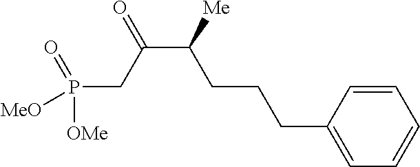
P(CC(C([Me])CCCC1=CC=CC=C1)=O)([OMe])([MeO])=O
